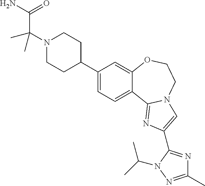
C1(C2CCN(C(C)(C(N)=O)C)CC2)=CC=C2C(=C1)OCCN1C2=NC(C2=NC(C)=NN2C(C)C)=C1
